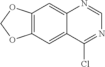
C12=C(C=C3C(=C1)N=CN=C3Cl)OCO2
